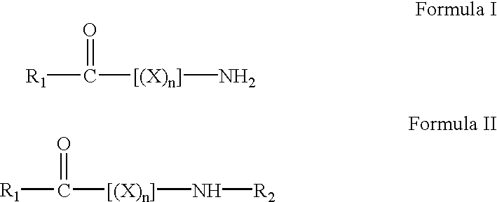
[R1]C(=O)[[(X)n]]N.[R1]C(=O)[[(X)n]]N[R2]
